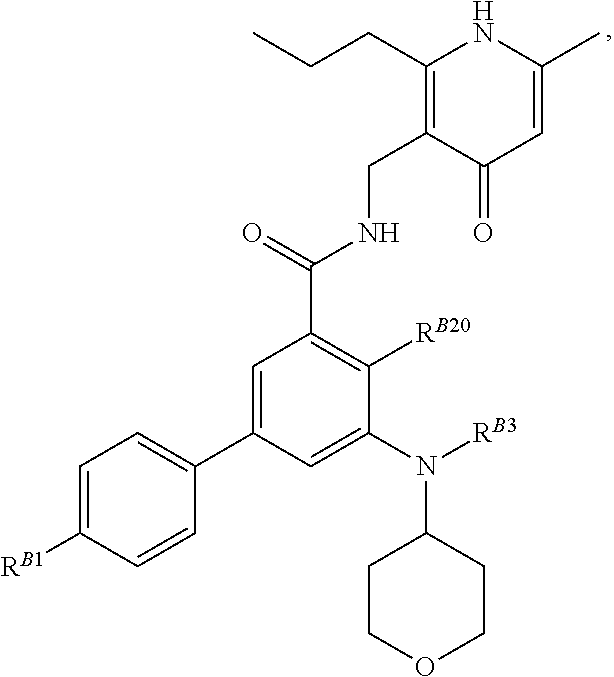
C1=C([RB1])C=CC(C2=CC(C(=O)NCC3=C(CCC)NC(C)=CC3=O)=C([RB20])C(N(C3CCOCC3)[RB3])=C2)=C1
